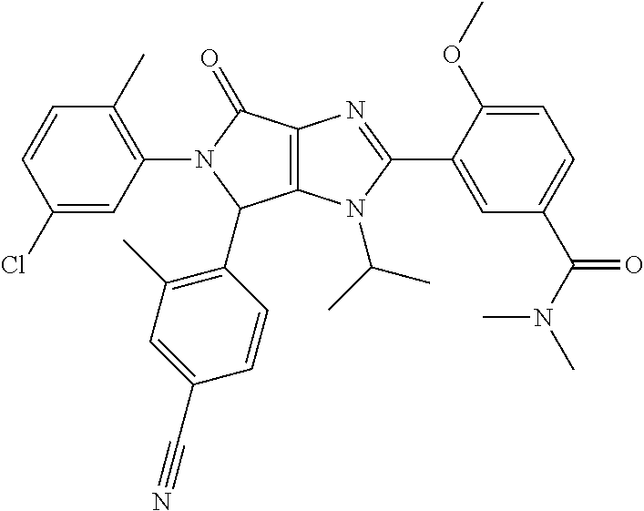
C12=C(N(C(C)C)C(C3=CC(C(N(C)C)=O)=CC=C3OC)=N1)C(C1=C(C)C=C(C#N)C=C1)N(C1=C(C)C=CC(Cl)=C1)C2=O
